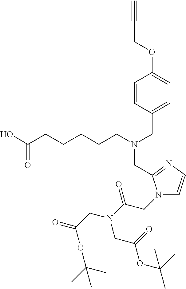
C1=CC(CN(CCCCCC(O)=O)CC2=NC=CN2CC(N(CC(=O)OC(C)(C)C)CC(OC(C)(C)C)=O)=O)=CC=C1OCC#C
